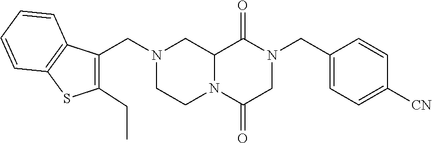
C12N(C(=O)CN(CC3=CC=C([CN])C=C3)C1=O)CCN(CC1=C(CC)SC3=C1C=CC=C3)C2
